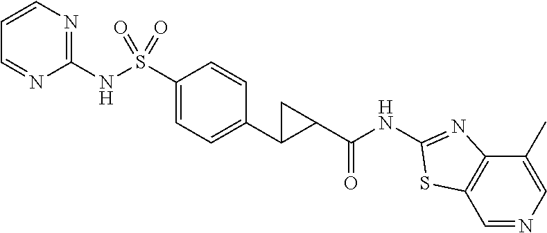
C1(NS(C2=CC=C(C3C(C(NC4=NC5=C(C=NC=C5C)S4)=O)C3)C=C2)(=O)=O)=NC=CC=N1
